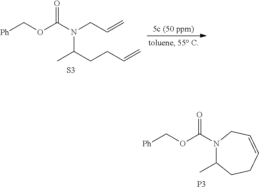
[Ph]COC(N(CC=C)C(CCC=C)C)=O.[S3].N1(C(OC[Ph])=O)C(C)CCC=CC1.[P3]
